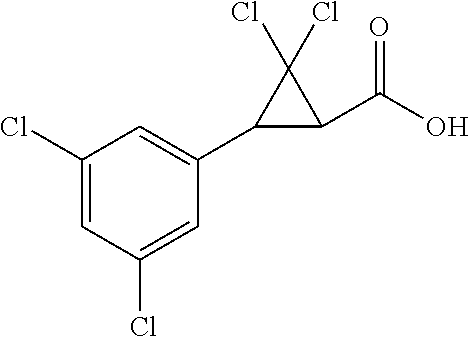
C1(Cl)=CC(Cl)=CC(C2C(C(O)=O)C2(Cl)Cl)=C1
